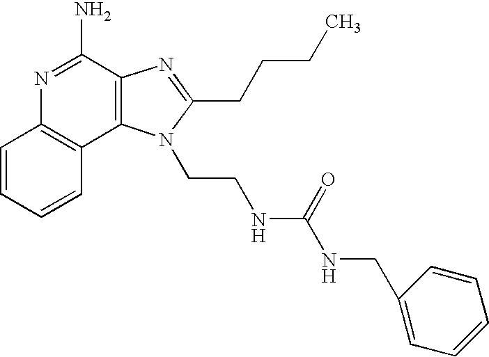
C1=CC=CC2=C1N=C(N)C1=C2N(CCNC(NCC2=CC=CC=C2)=O)C(CCCC)=N1
